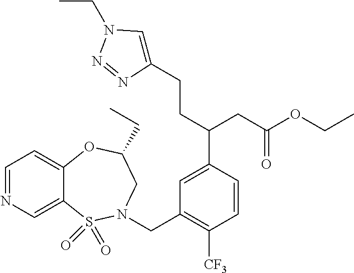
C1=C(C(CC(OCC)=O)CCC2=CN(CC)N=N2)C=CC([CF3])=C1CN1S(=O)(=O)C2=CN=CC=C2OC(CC)C1
